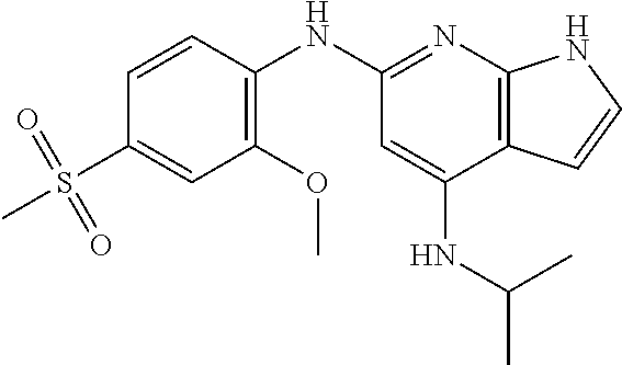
C1(S(=O)(=O)C)=CC(OC)=C(NC2=NC3=C(C(NC(C)C)=C2)C=CN3)C=C1
